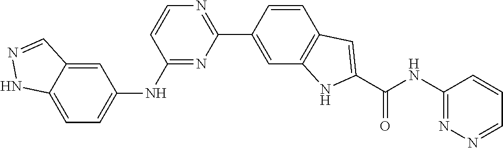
C1=CC(C2=NC=CC(NC3=CC=C4C(=C3)C=NN4)=N2)=CC2=C1C=C(C(NC1=NN=CC=C1)=O)N2
